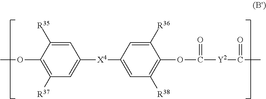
COC1=C([R37])C=C([X4]C2=CC([R38])=C(OC(=O)[Y2]C(=O)C)C([R36])=C2)C=C1[R35]
